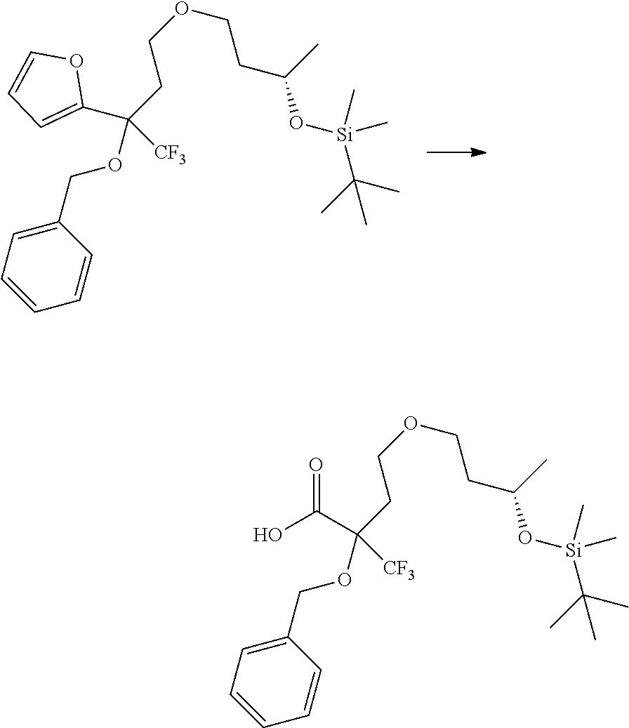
C(CCOCCC(O[Si](C)(C)C(C)(C)C)C)(OCC1=CC=CC=C1)([CF3])C1=CC=CO1.C(CCOCCC(O[Si](C)(C)C(C)(C)C)C)(OCC1=CC=CC=C1)([CF3])C(O)=O
